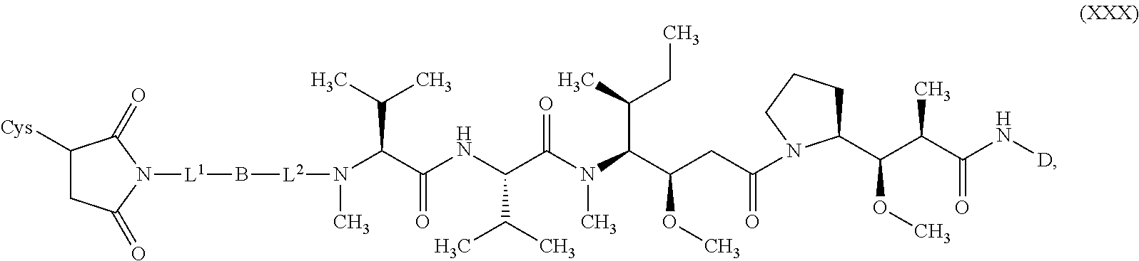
C1([Cys])CC(=O)N([L1]B[L2]N(C)C(C(NC(C(N(C(C(CC(=O)N2C(C(C(C(N[D])=O)C)OC)CCC2)OC)C(C)CC)C)=O)C(C)C)=O)C(C)C)C1=O
